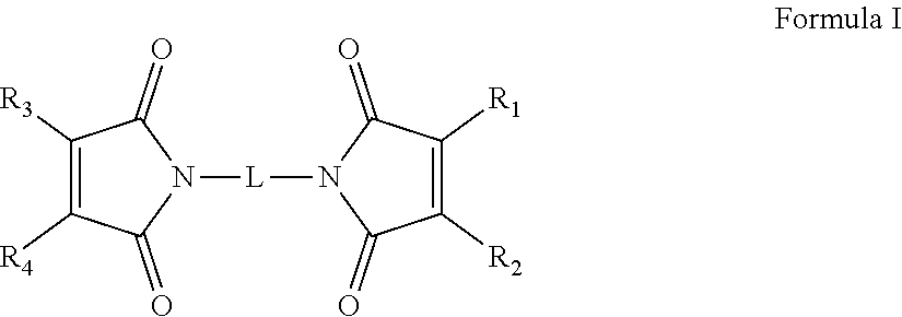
N1([L]N2C(=O)C([R2])=C([R1])C2=O)C(=O)C([R3])=C([R4])C1=O
